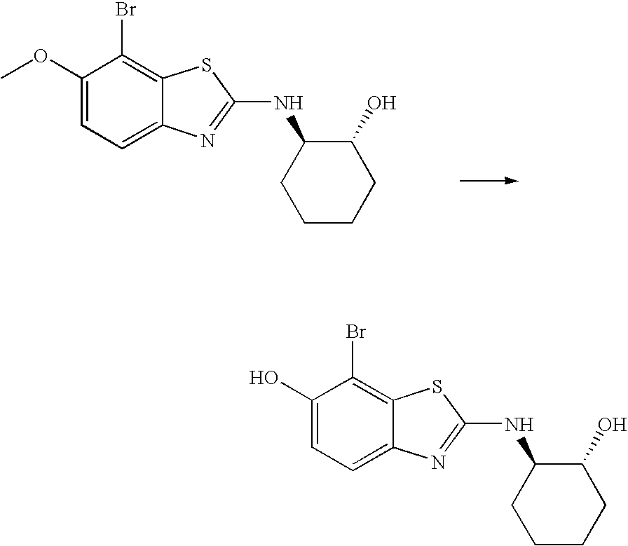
C1(OC)=CC=C2C(=C1Br)SC(NC1CCCCC1O)=N2.C1(O)=CC=C2C(=C1Br)SC(NC1CCCCC1O)=N2
